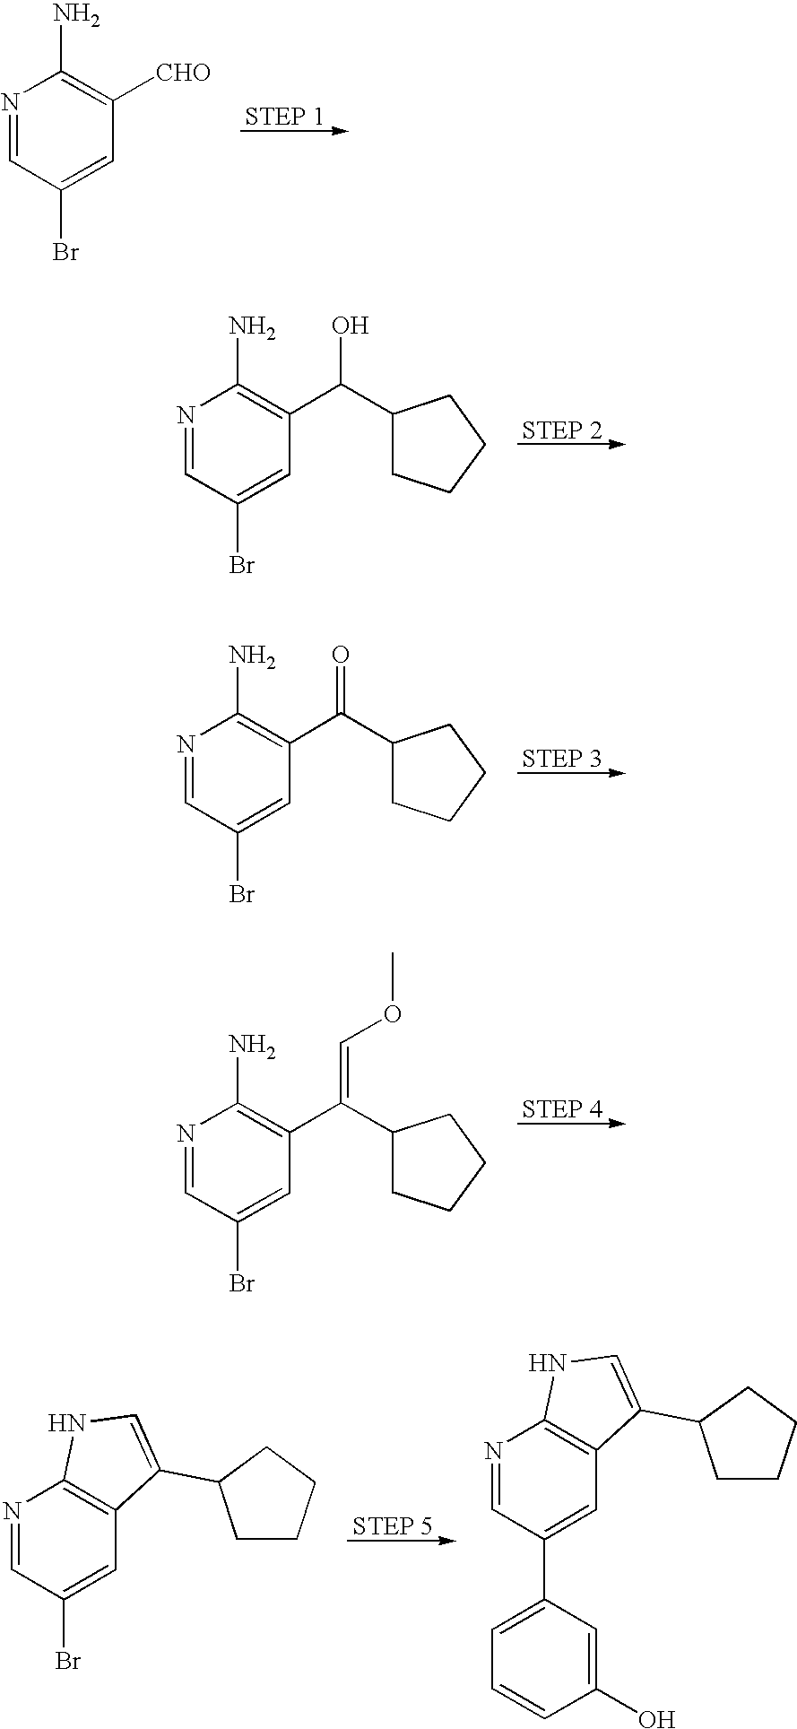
N1=CC(Br)=CC([CHO])=C1N.N1=CC(Br)=CC(C(C2CCCC2)O)=C1N.N1=CC(Br)=CC(C(C2CCCC2)=O)=C1N.N1=CC(Br)=CC(C(C2CCCC2)=COC)=C1N.N1=CC(Br)=CC2=C1NC=C2C1CCCC1.N1=CC(C2=CC=CC(O)=C2)=CC2=C1NC=C2C1CCCC1
